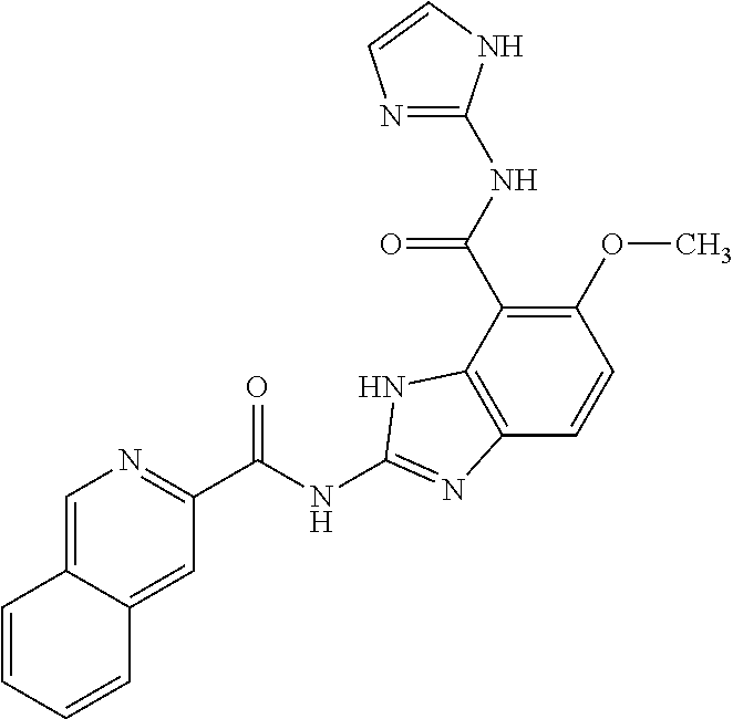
C12=CN=C(C(NC3=NC4=C(C(C(NC5=NC=CN5)=O)=C(OC)C=C4)N3)=O)C=C1C=CC=C2
